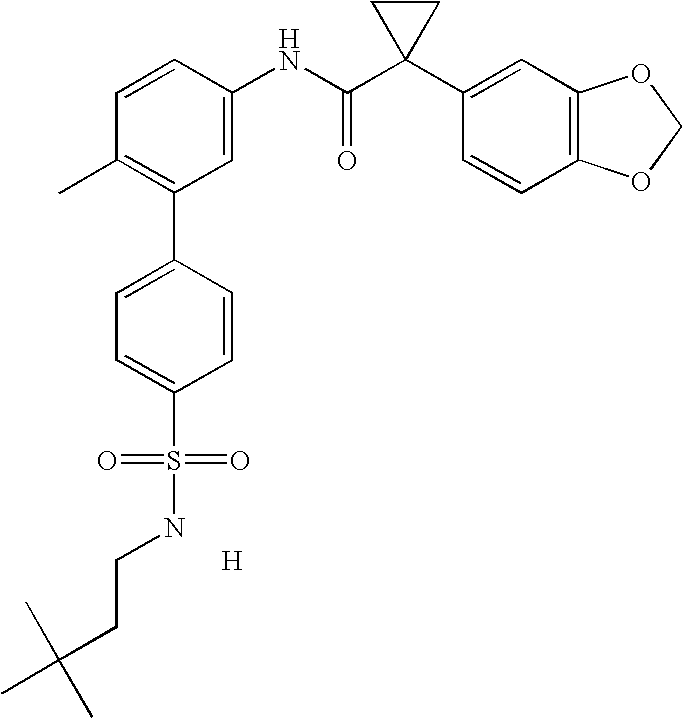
[H].C1=CC(NC(C2(C3=CC4=C(C=C3)OCO4)CC2)=O)=CC(C2=CC=C(S(=O)(=O)NCCC(C)(C)C)C=C2)=C1C
